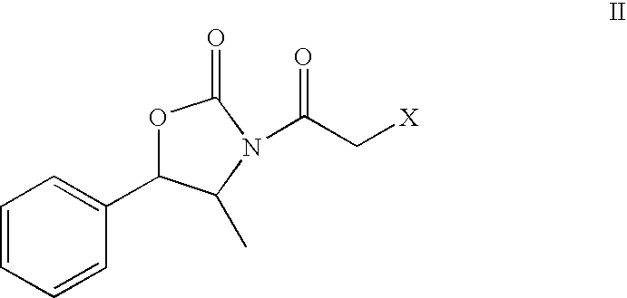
C1=CC=CC(C2OC(=O)N(C(C[X])=O)C2C)=C1
